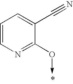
C1=CN=C(O->C)C(C#N)=C1
